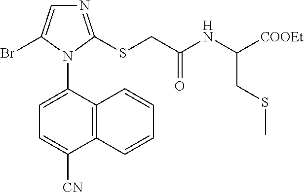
C12=C(C(N3C(Br)=CN=C3SCC(NC([COOEt])CSC)=O)=CC=C1[CN])C=CC=C2
